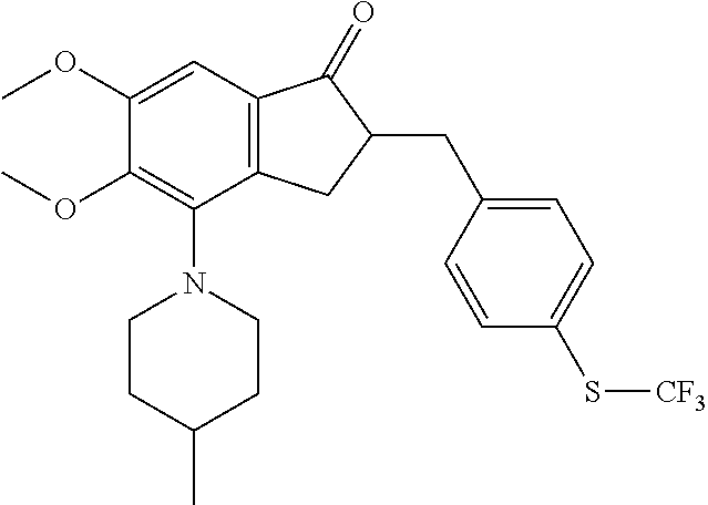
C1(OC)=CC2=C(C(N3CCC(C)CC3)=C1OC)CC(CC1=CC=C(S[CF3])C=C1)C2=O
